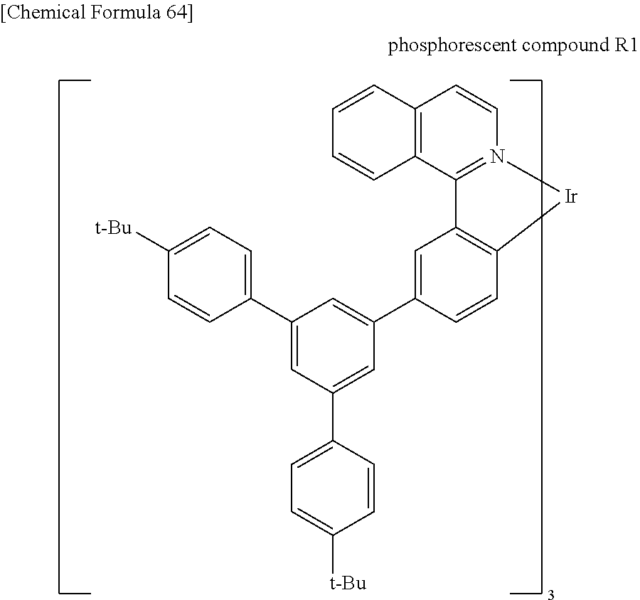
C12=C(C3=N(C=C1)[Ir]C1=C3C=C(C3=CC(C4=CC=C([t-Bu])C=C4)=CC(C4=CC=C([t-Bu])C=C4)=C3)C=C1)C=CC=C2
